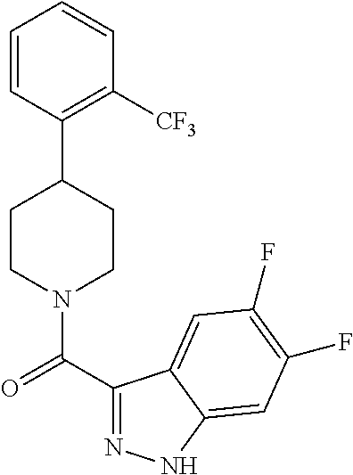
C1=CC(C2CCN(C(C3=NNC4=CC(F)=C(F)C=C34)=O)CC2)=C([CF3])C=C1
